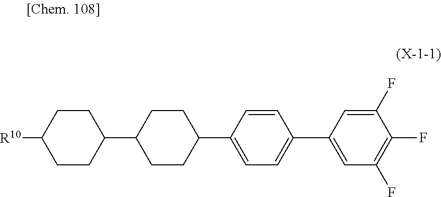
C1(F)=CC(C2=CC=C(C3CCC(C4CCC([R10])CC4)CC3)C=C2)=CC(F)=C1F
